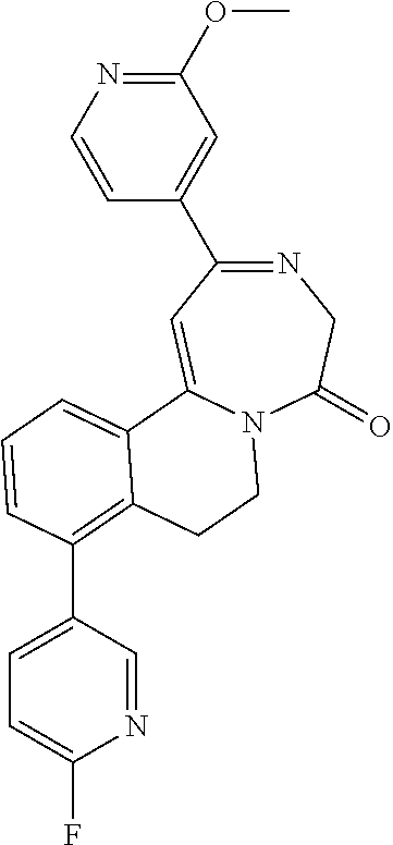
N1=C(C2=CC(OC)=NC=C2)C=C2N(C(=O)C1)CCC1=C(C3=CC=C(F)N=C3)C=CC=C21
